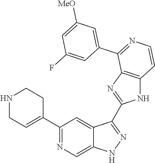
C1(C2=CCNCC2)=NC=C2C(=C1)C(C1=NC3=C(N1)C=CN=C3C1=CC([MeO])=CC(F)=C1)=NN2
